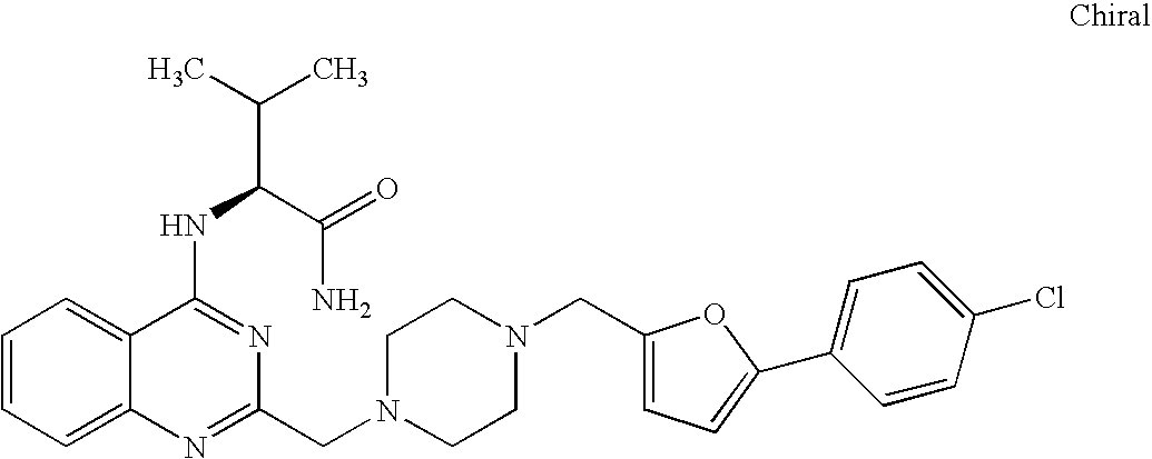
C1=CC=C2C(=C1)C(NC(C(C)C)C(=O)N)=NC(CN1CCN(CC3=CC=C(C4=CC=C(Cl)C=C4)O3)CC1)=N2
